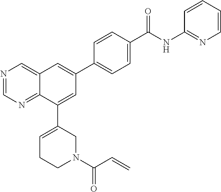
C1=CC(C(NC2=NC=CC=C2)=O)=CC=C1C1=CC2=CN=CN=C2C(C2=CCCN(C(C=C)=O)C2)=C1
